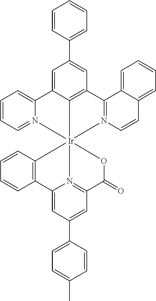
C1=CC(C2=CC3=C4C(=C2)C2=CC=CC=N2[Ir]425(N4=C3C3=CC=CC=C3C=C4)N3=C(C=C(C4=CC=C(C)C=C4)C=C3C3=C2C=CC=C3)C(=O)O5)=CC=C1
